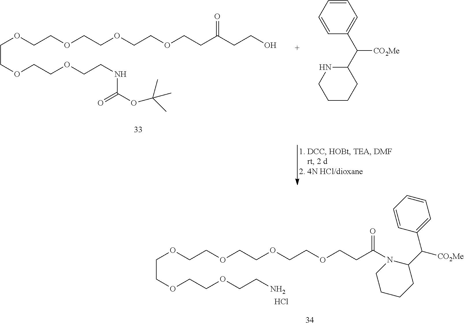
C(OCCOCCOCCOCCC(=O)N1C(C(C2=CC=CC=C2)[CO2Me])CCCC1)COCCOCCN.Cl.C(OCCOCCOCCOCCC(CCO)=O)COCCOCCNC(OC(C)(C)C)=O.N1C(C(C2=CC=CC=C2)[CO2Me])CCCC1
